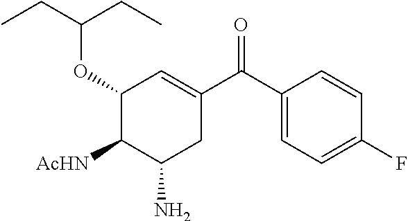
C1(OC(CC)CC)C([AcHN])C(N)CC(C(C2=CC=C(F)C=C2)=O)=C1
